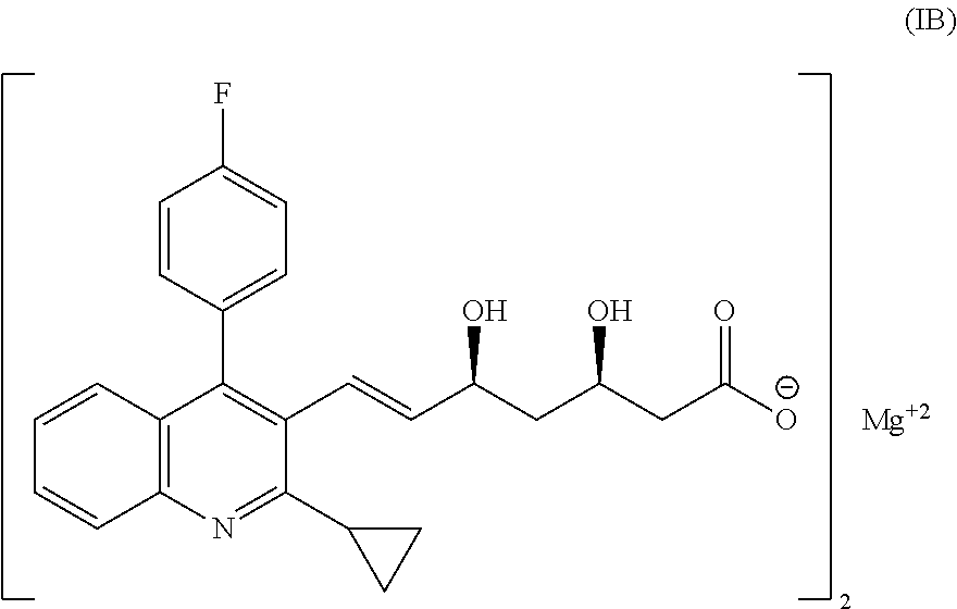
C1=CC2=C(C=C1)N=C(C1CC1)C(C=CC(CC(CC([O-])=O)O)O)=C2C1=CC=C(F)C=C1.[Mg]
